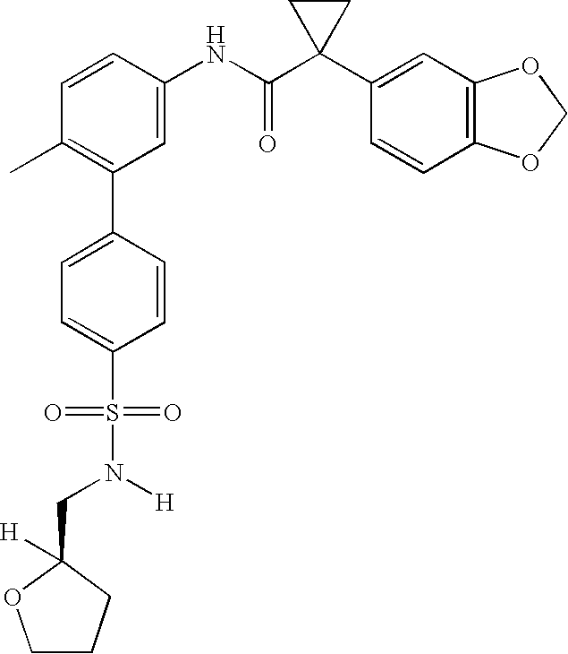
C1(NC(C2(C3=CC4=C(C=C3)OCO4)CC2)=O)=CC(C2=CC=C(S(N(CC3([H])CCCO3)[H])(=O)=O)C=C2)=C(C)C=C1
